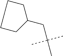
C1(CC(C)(C)C)CCCC1
